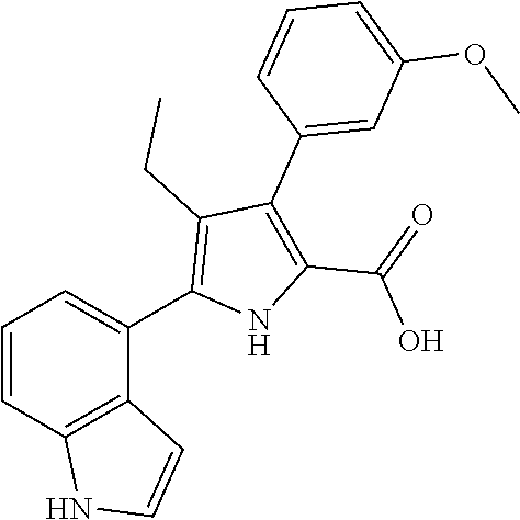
C1=CC2=C(C(C3=C(CC)C(C4=CC(OC)=CC=C4)=C(C(=O)O)N3)=C1)C=CN2
